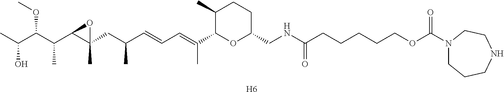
C1(C)C(C(=CC=CC(CC2(C)C(C(C(C(C)O)OC)C)O2)C)C)OC(CNC(CCCCCOC(N2CCCNCC2)=O)=O)CC1.[H6]
